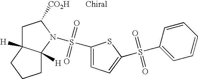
N1(S(=O)(=O)C2=CC=C(S(=O)(=O)C3=CC=CC=C3)S2)C([CO2H])CC2([H])C1([H])CCC2
